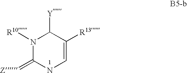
C1=C([R13])C([Y])N([R10])C(=[Z])N1
